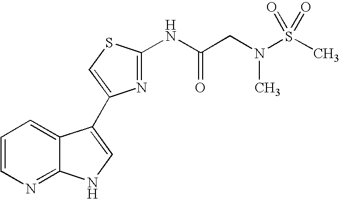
C1=CN=C2C(=C1)C(C1=CSC(NC(CN(S(C)(=O)=O)C)=O)=N1)=CN2
